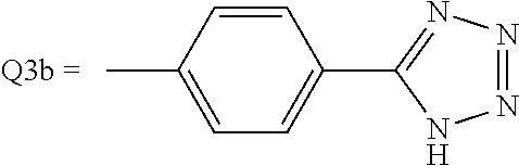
CC1=CC=C(C2=NN=NN2)C=C1
